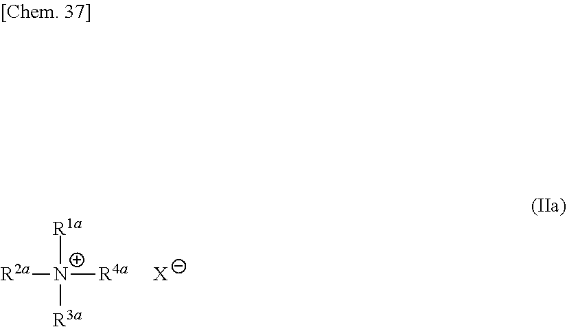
[R1a][N+]([R4a])([R3a])[R2a].[X]
